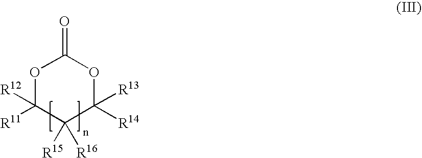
[R11]C1([R12])C([R15])([R16])C([R14])([R13])OC(=O)O1
